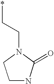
C1NC(=O)N(CC*)C1
